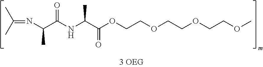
CC(=NC(C(NC(C(OCCOCCOCCOC)=O)C)=O)C)C
